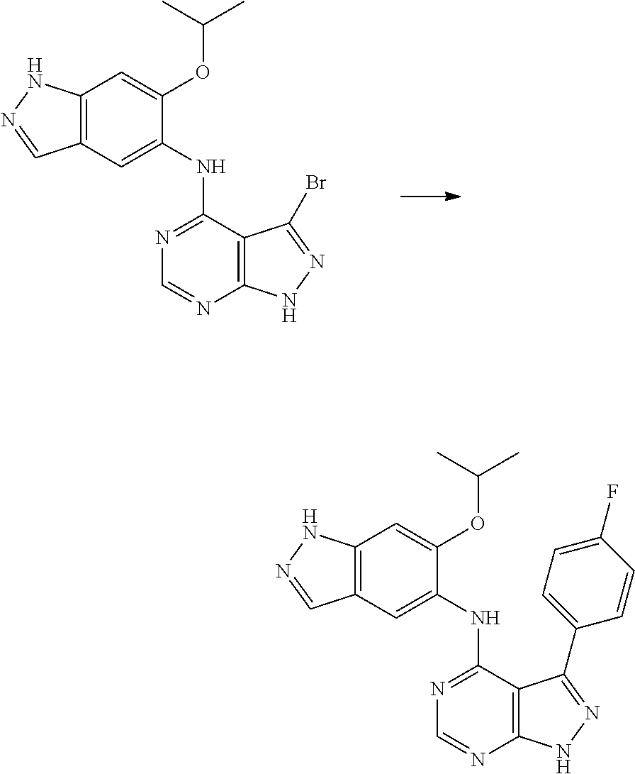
C1(NC2=NC=NC3=C2C(Br)=NN3)=CC2=C(C=C1OC(C)C)NN=C2.C1(NC2=NC=NC3=C2C(C2=CC=C(F)C=C2)=NN3)=CC2=C(C=C1OC(C)C)NN=C2
